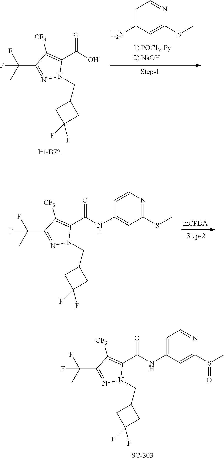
N(C(C1=C([CF3])C(C(F)(C)F)=NN1CC1CC(F)(F)C1)=O)C1=CC=NC(S(C)=O)=C1.OC(C1=C([CF3])C(C(F)(C)F)=NN1CC1CC(F)(F)C1)=O.C1=NC(SC)=CC(N)=C1.N(C(C1=C([CF3])C(C(F)(C)F)=NN1CC1CC(F)(F)C1)=O)C1=CC(SC)=NC=C1
